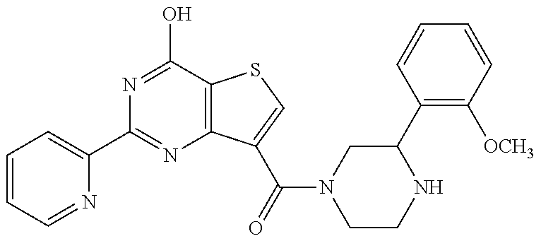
N1=C(O)C2=C(N=C1C1=CC=CC=N1)C(C(N1CCNC(C3=C([OCH3])C=CC=C3)C1)=O)=CS2
